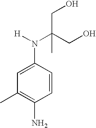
C1=CC(N([H])C(CO)(CO)C)=CC(C)=C1N
